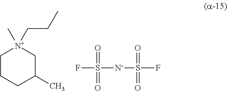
C1CCC(C)C[N+]1(C)CCC.FS(=O)(=O)[N-]S(F)(=O)=O
